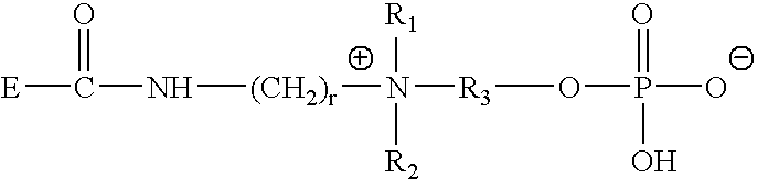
[E]C(N[(CH2)r]N([R3]OP([O-])(=O)O)([R1])[R2])=O
